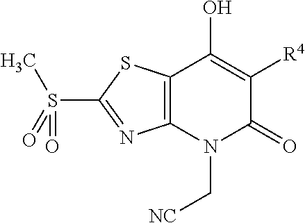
C12=C(N(C[NC])C(=O)C([R4])=C1O)N=C(S(C)(=O)=O)S2
